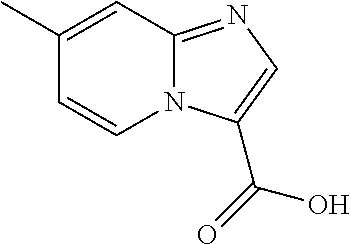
C1(C)=CC2=NC=C(C(=O)O)N2C=C1
